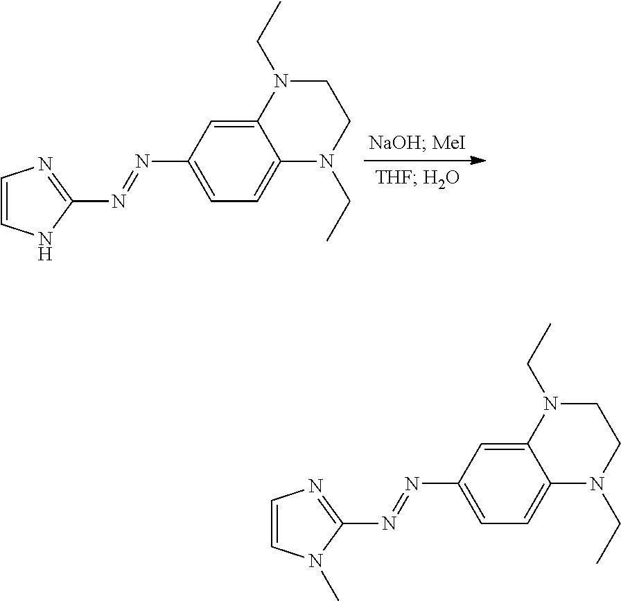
C12=CC(N=NC3=NC=CN3)=CC=C1N(CC)CCN2CC.C12=CC(N=NC3=NC=CN3C)=CC=C1N(CC)CCN2CC
